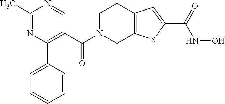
C1N(C(C2=C(C3=CC=CC=C3)N=C(C)N=C2)=O)CC2=C(C1)C=C(C(NO)=O)S2
